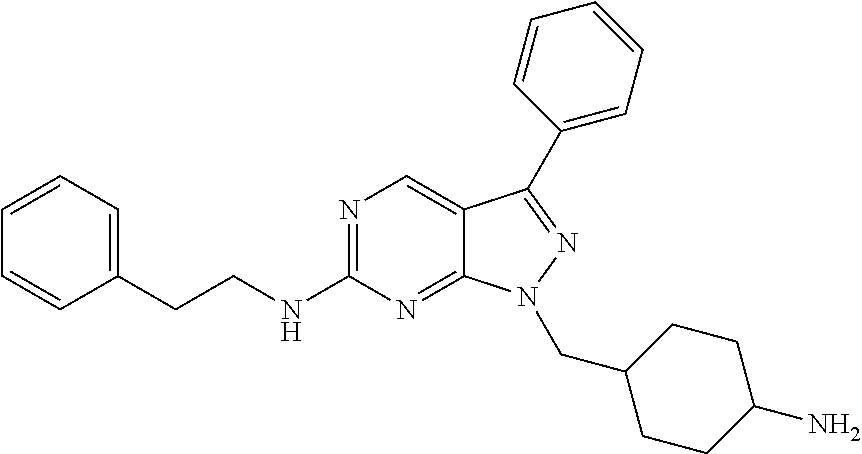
N1=C(NCCC2=CC=CC=C2)N=C2C(=C1)C(C1=CC=CC=C1)=NN2CC1CCC(N)CC1
